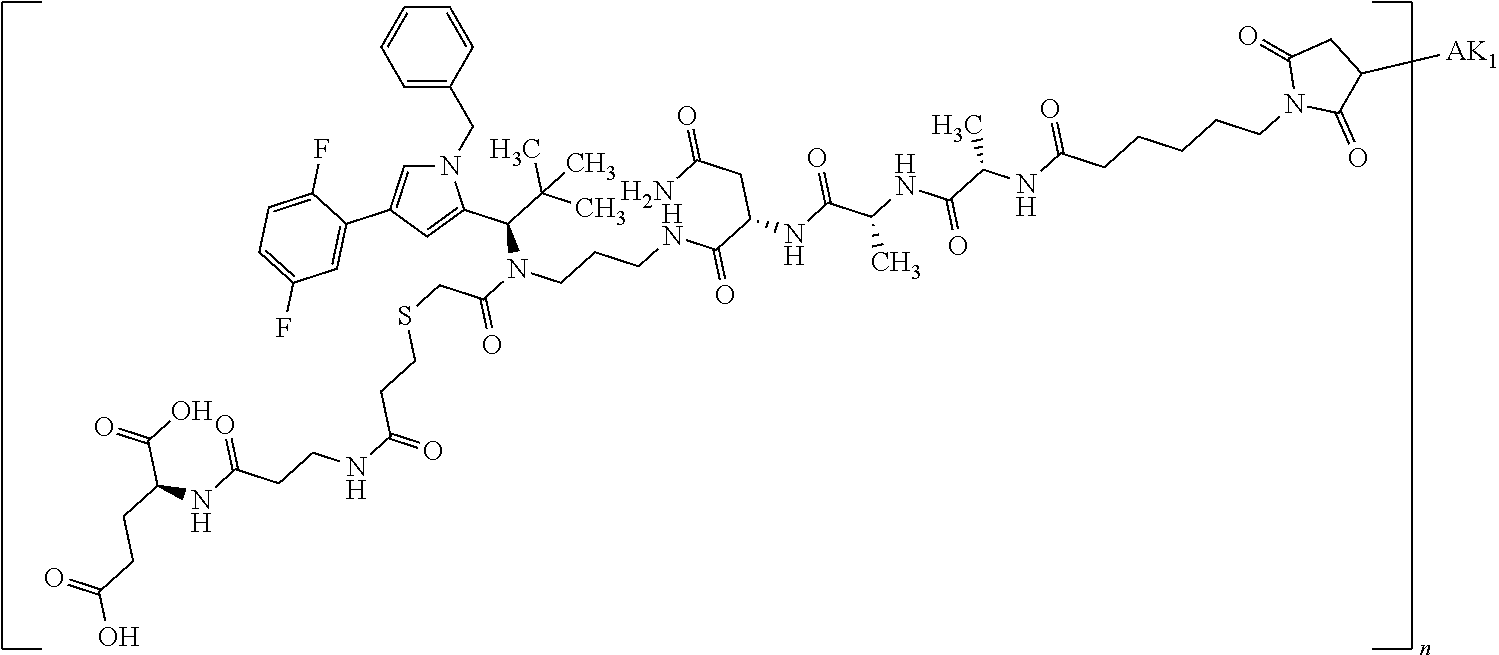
C1=C(CN2C=C(C3=CC(F)=CC=C3F)C=C2C(N(CCCNC(C(CC(N)=O)NC(=O)C(NC(C(C)NC(=O)CCCCCN2C(=O)C([AK1])CC2=O)=O)C)=O)C(CSCCC(=O)NCCC(=O)NC(C(O)=O)CCC(=O)O)=O)C(C)(C)C)C=CC=C1
